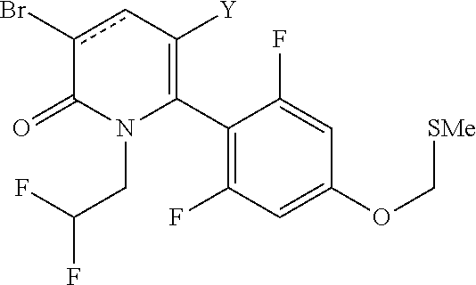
C1(C2=C([Y])cc(Br)C(=O)N2CC(F)F)=C(F)C=C(OC[SMe])C=C1F
